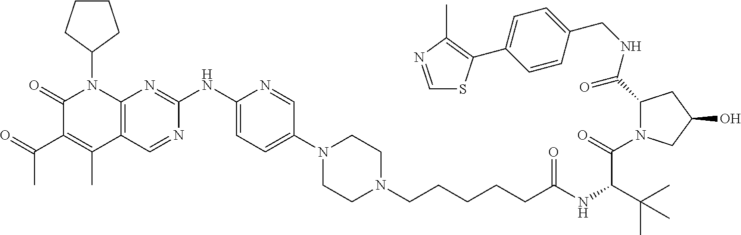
C1(=O)C(C(C)=O)=C(C)C2=C(N1C1CCCC1)N=C(NC1=CC=C(N3CCN(CCCCCC(NC(C(N4C(C(NCC5=CC=C(C6=C(C)N=CS6)C=C5)=O)CC(O)C4)=O)C(C)(C)C)=O)CC3)C=N1)N=C2
